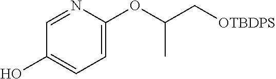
C1=C(OC(C[OTBDPS])C)N=CC(O)=C1
